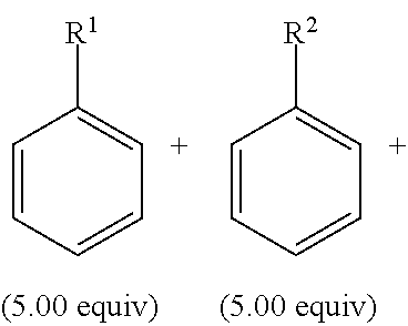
C1=CC=CC=C1[R1].C1=CC=CC=C1[R2]
